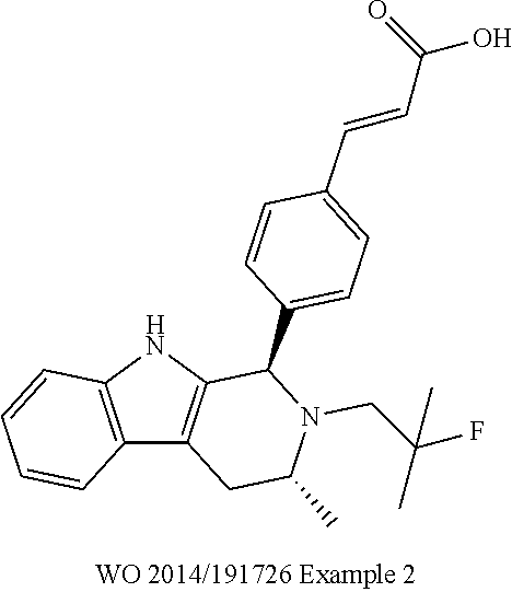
C12=C(NC3=C1CC(C)N(CC(C)(F)C)C3C1=CC=C(C=CC(O)=O)C=C1)C=CC=C2
